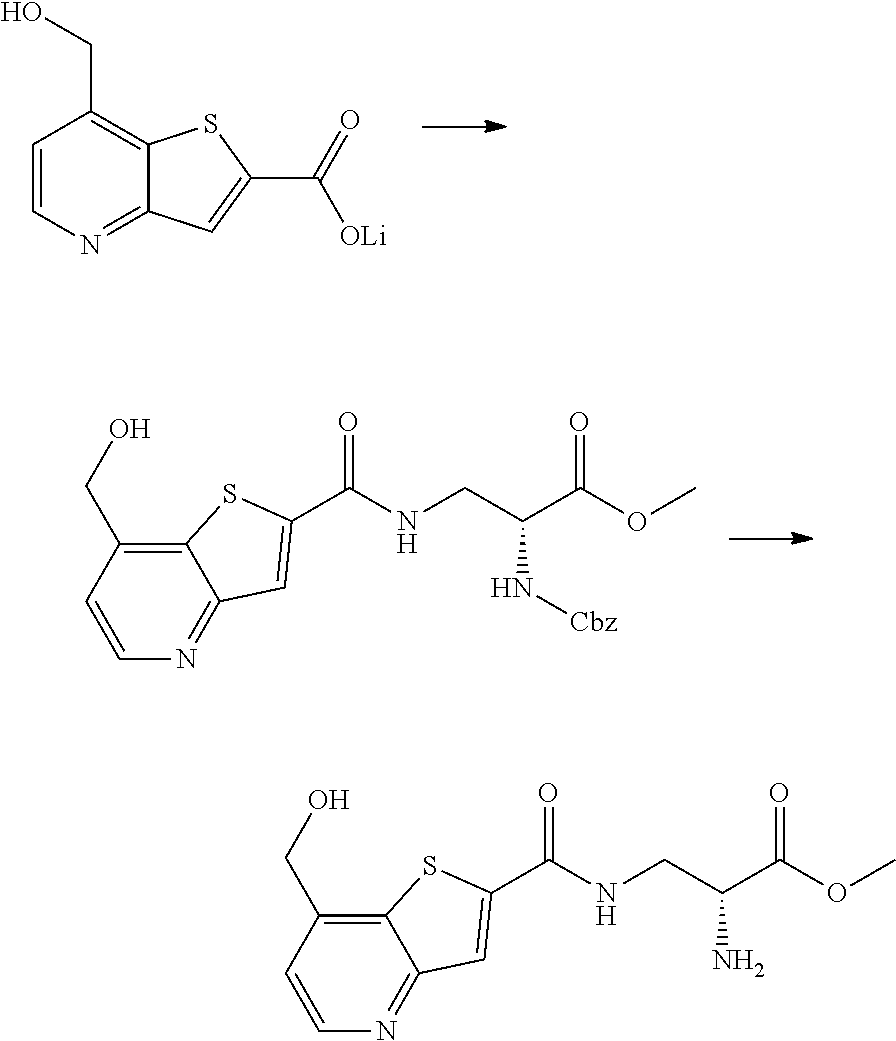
C12=C(CO)C=CN=C1C=C(C(=O)NCC(C(OC)=O)N[Cbz])S2.C1=CN=C2C(=C1CO)SC(C(=O)[OLi])=C2.C12=C(CO)C=CN=C1C=C(C(=O)NCC(C(OC)=O)N)S2
